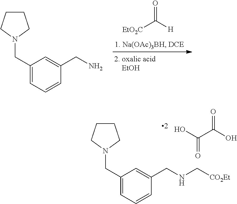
[EtO2C]C([H])=O.C1(CN2CCCC2)=CC=CC(CN)=C1.OC(C(O)=O)=O.C1(CN2CCCC2)=CC=CC(CNC[CO2Et])=C1
